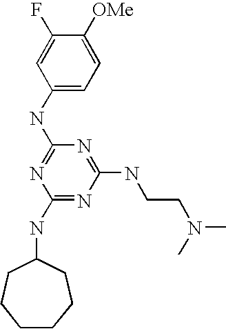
C1(NC2CCCCCC2)=NC(NCCN(C)C)=NC(NC2=CC=C([OMe])C(F)=C2)=N1
